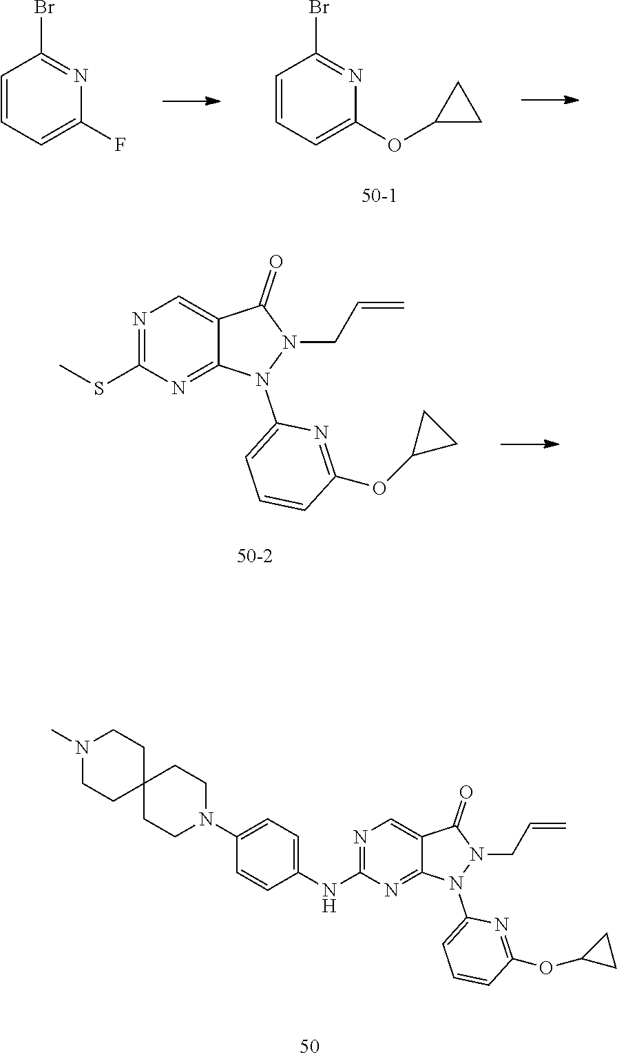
N1=C(NC2=CC=C(N3CCC4(CC3)CCN(C)CC4)C=C2)N=C2C(=C1)C(=O)N(CC=C)N2C1=CC=CC(OC2CC2)=N1.C1=CC=C(OC2CC2)N=C1Br.C1=CC=C(F)N=C1Br.N1=C(SC)N=C2C(=C1)C(=O)N(CC=C)N2C1=CC=CC(OC2CC2)=N1
